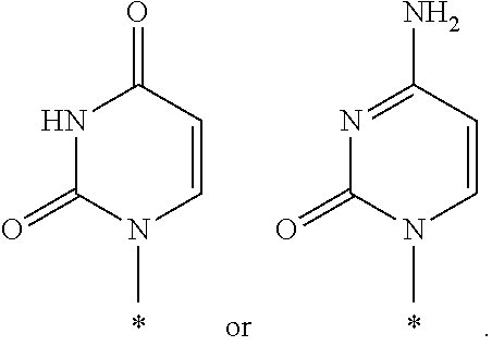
N1C(=O)N(C)C=CC1=O.N1=C(N)C=CN(C)C1=O
